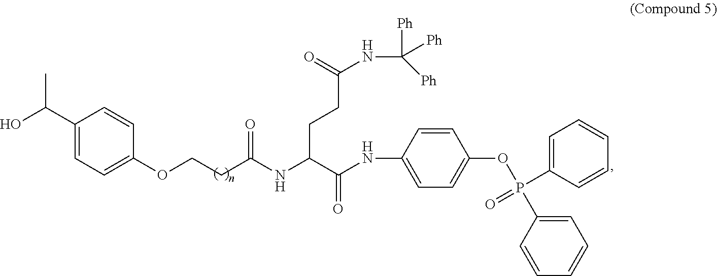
C1(C(O)C)=CC=C(OCCC(=O)NC(C(NC2=CC=C(OP(C3=CC=CC=C3)(C3=CC=CC=C3)=O)C=C2)=O)CCC(NC([Ph])([Ph])[Ph])=O)C=C1
